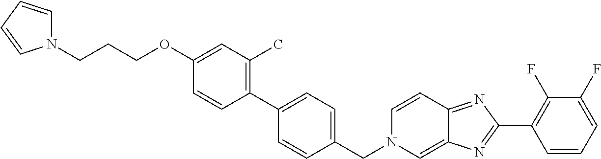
C1=CC=C(F)C(F)=C1C1=NC2=CN(CC3=CC=C(C4=C(C)C=C(OCCCN5C=CC=C5)C=C4)C=C3)C=CC2=N1
